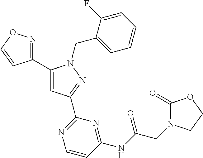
C1(C2=NOC=C2)=CC(C2=NC=CC(NC(CN3C(=O)OCC3)=O)=N2)=NN1CC1=CC=CC=C1F
